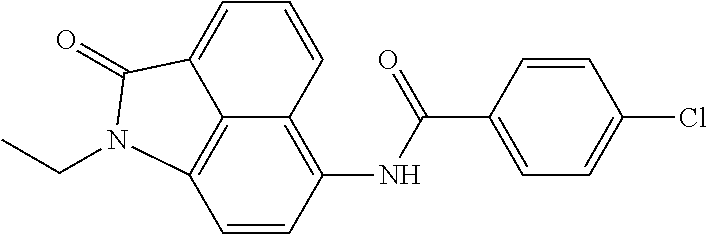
C1=CC2=C(NC(C3=CC=C(Cl)C=C3)=O)C=CC3=C2C(=C1)C(=O)N3CC
